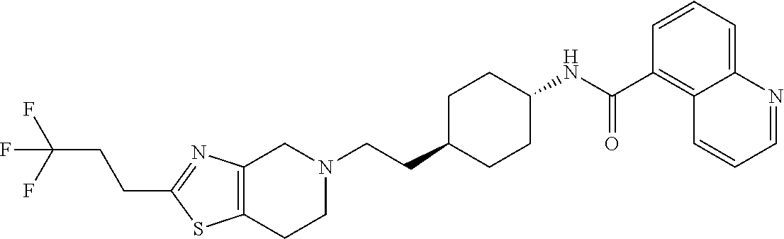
C12=C(CCN(CCC3CCC(NC(C4=C5C(=CC=C4)N=CC=C5)=O)CC3)C1)SC(CCC(F)(F)F)=N2
